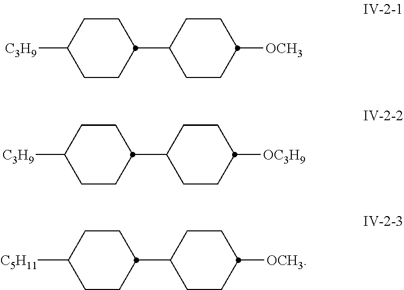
C1CC(C2CCC([OCH3])CC2)CCC1[C3H9].C1CC(C2CCC([OC3H9])CC2)CCC1[C3H9].C1CC(C2CCC([OCH3])CC2)CCC1[C5H11]
